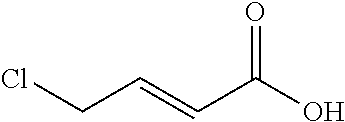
O=C(O)C=CCCl
